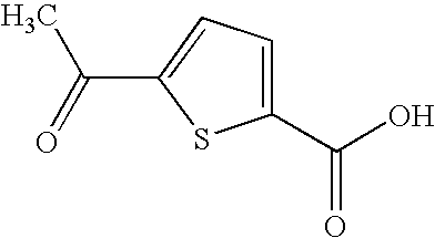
C1(C(O)=O)=CC=C(C(C)=O)S1
